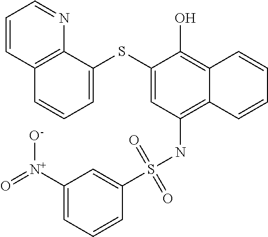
C12=C(NS(C3=CC([N+](=O)[O-])=CC=C3)(=O)=O)C=C(SC3=CC=CC4=C3N=CC=C4)C(O)=C1C=CC=C2
